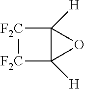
[F2C]1[F2C]C2([H])C1([H])O2
